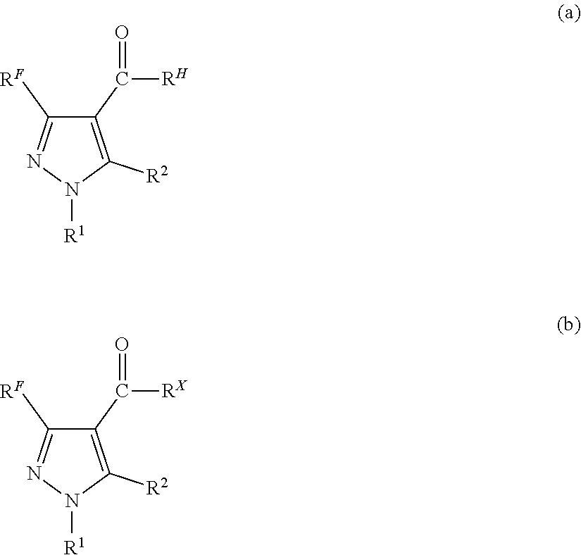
C1(C([RH])=O)=C([R2])N([R1])N=C1[RF].C1(C([RX])=O)=C([R2])N([R1])N=C1[RF]
